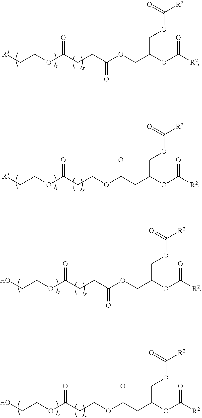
[R3]CCOC(CCC(=O)OCC(COC(=O)[R2])OC(=O)[R2])=O.[R3]CCOC(CCOC(CC(COC(=O)[R2])OC(=O)[R2])=O)=O.OCCOC(CCC(=O)OCC(COC(=O)[R2])OC(=O)[R2])=O.OCCOC(CCOC(CC(COC(=O)[R2])OC(=O)[R2])=O)=O
